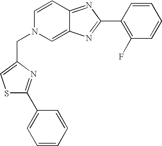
S1C(C2=CC=CC=C2)=NC(CN2C=C3C(=NC(C4=C(F)C=CC=C4)=N3)C=C2)=C1
